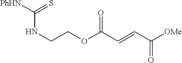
N(CCOC(C=CC([OMe])=O)=O)C([PhHN])=S
